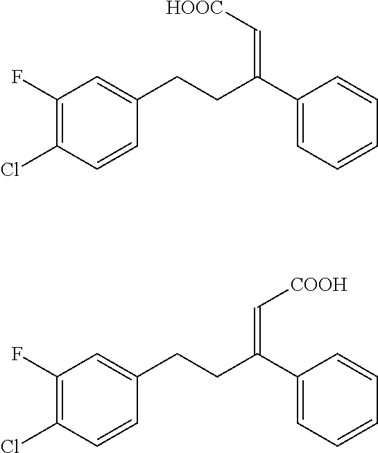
C1(F)=C(Cl)C=CC(CCC(C2=CC=CC=C2)=C[HOOC])=C1.C1(F)=C(Cl)C=CC(CCC(C2=CC=CC=C2)=C[COOH])=C1
